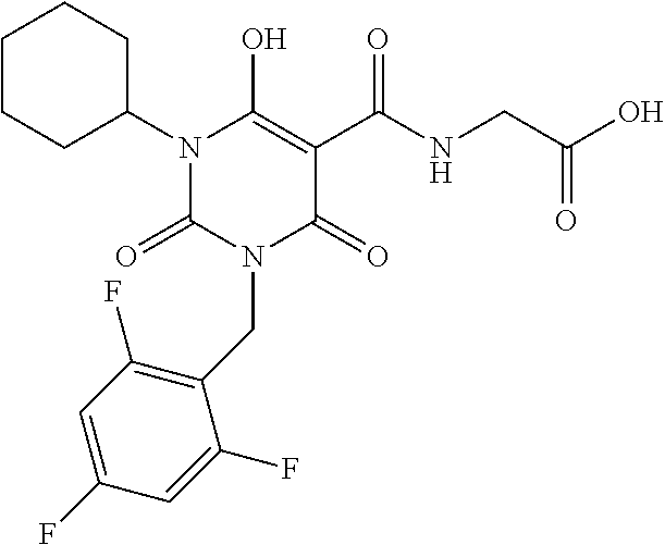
N1(C2CCCCC2)C(=O)N(CC2=C(F)C=C(F)C=C2F)C(=O)C(C(NCC(O)=O)=O)=C1O
